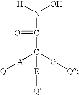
N(C(C([A][Q])([G][Q])[E][Q])=O)(O)[H]
